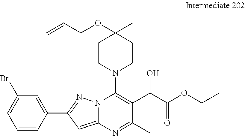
C1=CC(C2=NN3C(=C2)N=C(C)C(C(C(OCC)=O)O)=C3N2CCC(OCC=C)(C)CC2)=CC(Br)=C1
